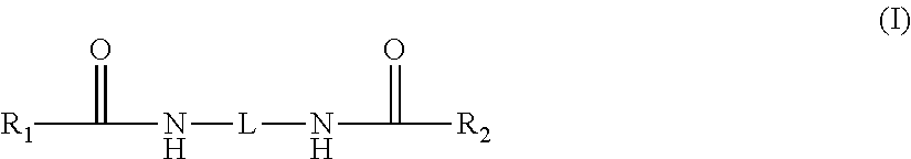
[R1]C(=O)N[L]NC(=O)[R2]
